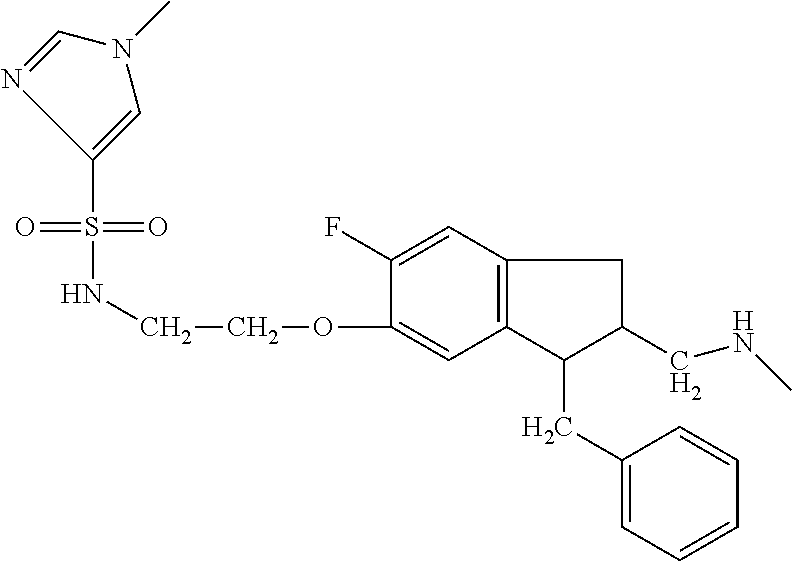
C12=C(C=C(F)C(OCCNS(=O)(=O)C3=CN(C)C=N3)=C1)CC(CNC)C2CC1=CC=CC=C1
